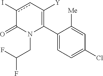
C1(C2=C([Y])cc(I)C(=O)N2CC(F)F)=CC=C(Cl)C=C1[Me]
